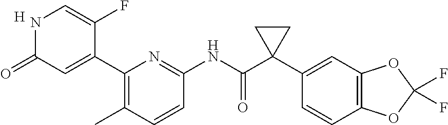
C1(C2=CC(=O)NC=C2F)=C(C)C=CC(NC(C2(C3=CC4=C(C=C3)OC(F)(F)O4)CC2)=O)=N1.[H]
